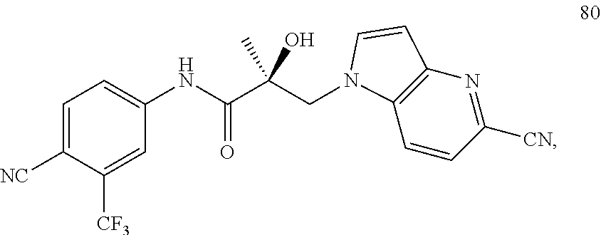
C1=C(NC(C(CN2C3=C(N=C([CN])C=C3)C=C2)(C)O)=O)C=C([CF3])C([NC])=C1
